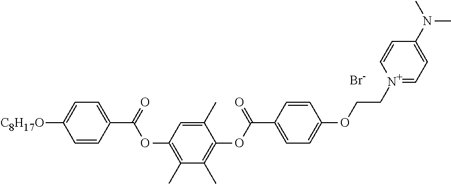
C1=CC(C(=O)OC2=C(C)C(C)=C(OC(C3=CC=C(OCC[N+]4=CC=C(N(C)C)C=C4)C=C3)=O)C(C)=C2)=CC=C1[C8H17O].[Br-]
